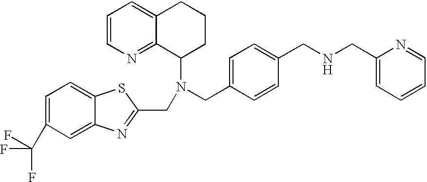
N(CC1=CC=C(CNCC2=CC=CC=N2)C=C1)(C1CCCC2=CC=CN=C12)CC1=NC2=CC(C(F)(F)F)=CC=C2S1
